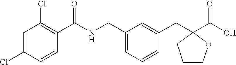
C1=C(Cl)C=CC(C(NCC2=CC=CC(CC3(C(O)=O)OCCC3)=C2)=O)=C1Cl
